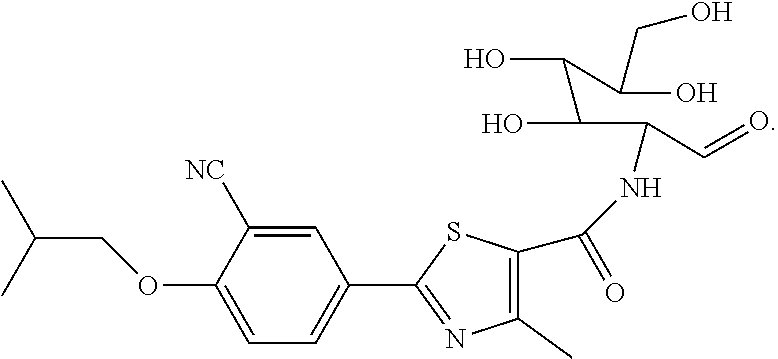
C1=C([NC])C(OCC(C)C)=CC=C1C1=NC(C)=C(C(=O)NC(C(C(C(O)CO)O)O)C=O)S1
